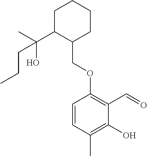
C1C(C(C)(O)CCC)C(COC2=C(C=O)C(O)=C(C)C=C2)CCC1
